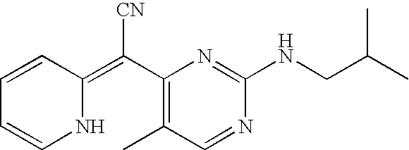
C1=CC(=C(C2=C(C)C=NC(NCC(C)C)=N2)[CN])NC=C1
